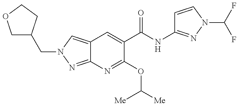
C12=CN(CC3COCC3)N=C1N=C(OC([Me])[Me])C(C(NC1=NN(C(F)F)C=C1)=O)=C2
